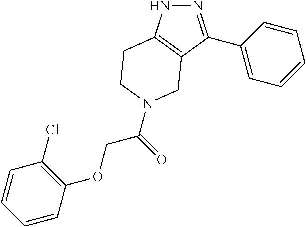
N1N=C(C2=CC=CC=C2)C2=C1CCN(C(COC1=C(Cl)C=CC=C1)=O)C2
